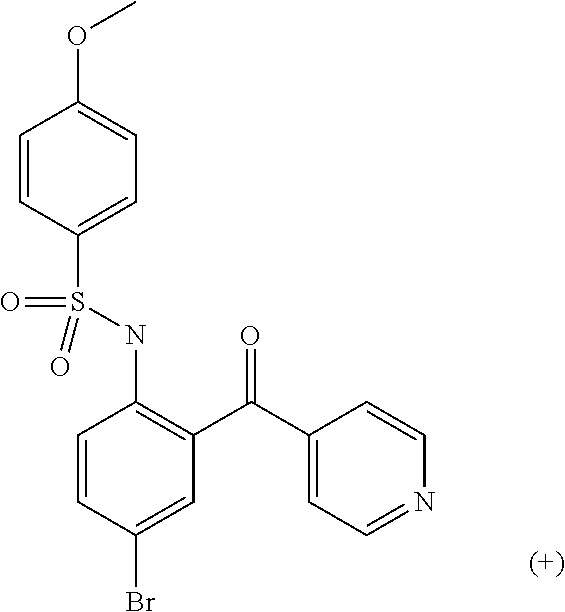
C1=CC(S(NC2=C(C(C3=CC=NC=C3)=O)C=C(Br)C=C2)(=O)=O)=CC=C1OC
